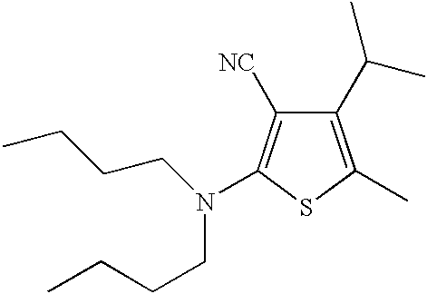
C1(C(C)C)=C(C)SC(N(CCCC)CCCC)=C1[NC]
